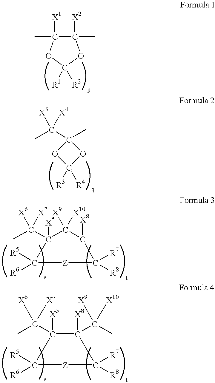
C1(C)([X2])C(C)([X1])OC([R1])([R2])O1.O1C([R3])([R4])OC1(C)C(C)([X3])[X4].C1(C(C)([X6])[X7])([X5])C([X9])([X10])C([X8])C([R7])([R8])[Z]C1([R5])[R6].[Z]1C([R5])([R6])C([X5])(C(C)([X6])[X7])C([X8])(C(C)([X9])[X10])C1([R7])[R8]
